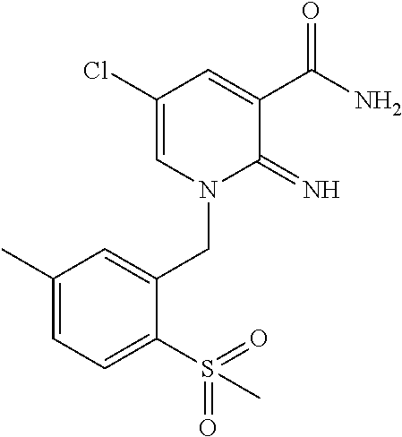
C1(Cl)=CN(CC2=CC(C)=CC=C2S(=O)(=O)C)C(=N)C(C(N)=O)=C1
